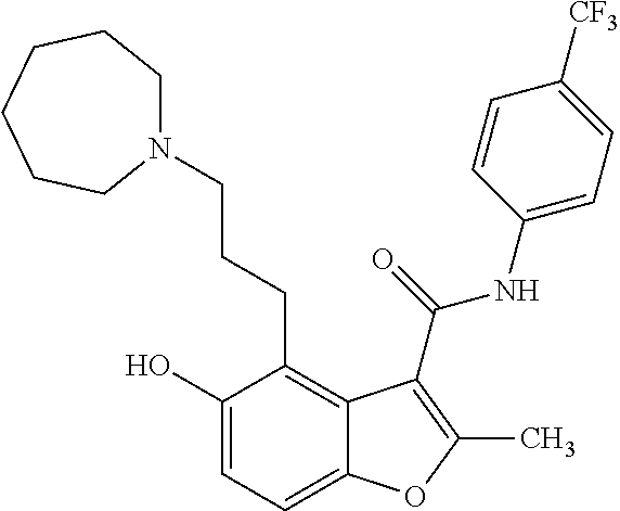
C1(O)=CC=C2C(=C1CCCN1CCCCCC1)C(C(=O)NC1=CC=C([CF3])C=C1)=C(C)O2
